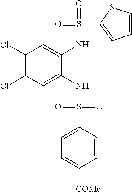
C1(Cl)=C(Cl)C=C(NS(=O)(=O)C2=CC=C([COMe])C=C2)C(NS(=O)(C2=CC=CS2)=O)=C1
